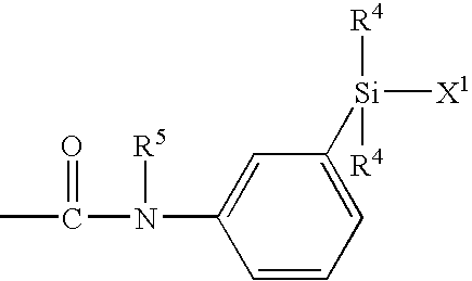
CC(N(C1=CC([Si]([R4])([R4])[X1])=CC=C1)[R5])=O
